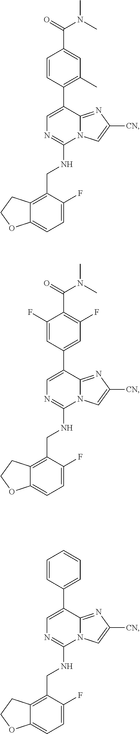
C1=C(C2=C(C)C=C(C(N(C)C)=O)C=C2)C2=NC([CN])=CN2C(NCC2=C3C(=CC=C2F)OCC3)=N1.C1=C(C2=CC(F)=C(C(N(C)C)=O)C(F)=C2)C2=NC([CN])=CN2C(NCC2=C3C(=CC=C2F)OCC3)=N1.C1=C(C2=CC=CC=C2)C2=NC([CN])=CN2C(NCC2=C3C(=CC=C2F)OCC3)=N1
